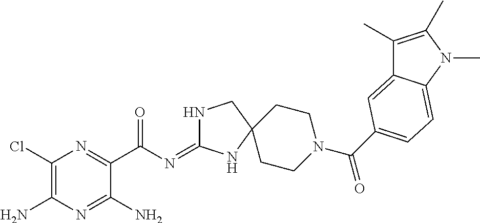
C1(Cl)=C(N)N=C(N)C(C(N=C2NCC3(N2)CCN(C(=O)C2=CC=C4C(=C2)C(C)=C(C)N4C)CC3)=O)=N1
